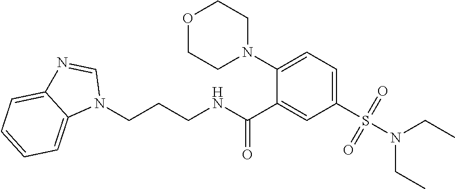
N1(CCCNC(C2=CC(S(N(CC)CC)(=O)=O)=CC=C2N2CCOCC2)=O)C=NC2=CC=CC=C12
